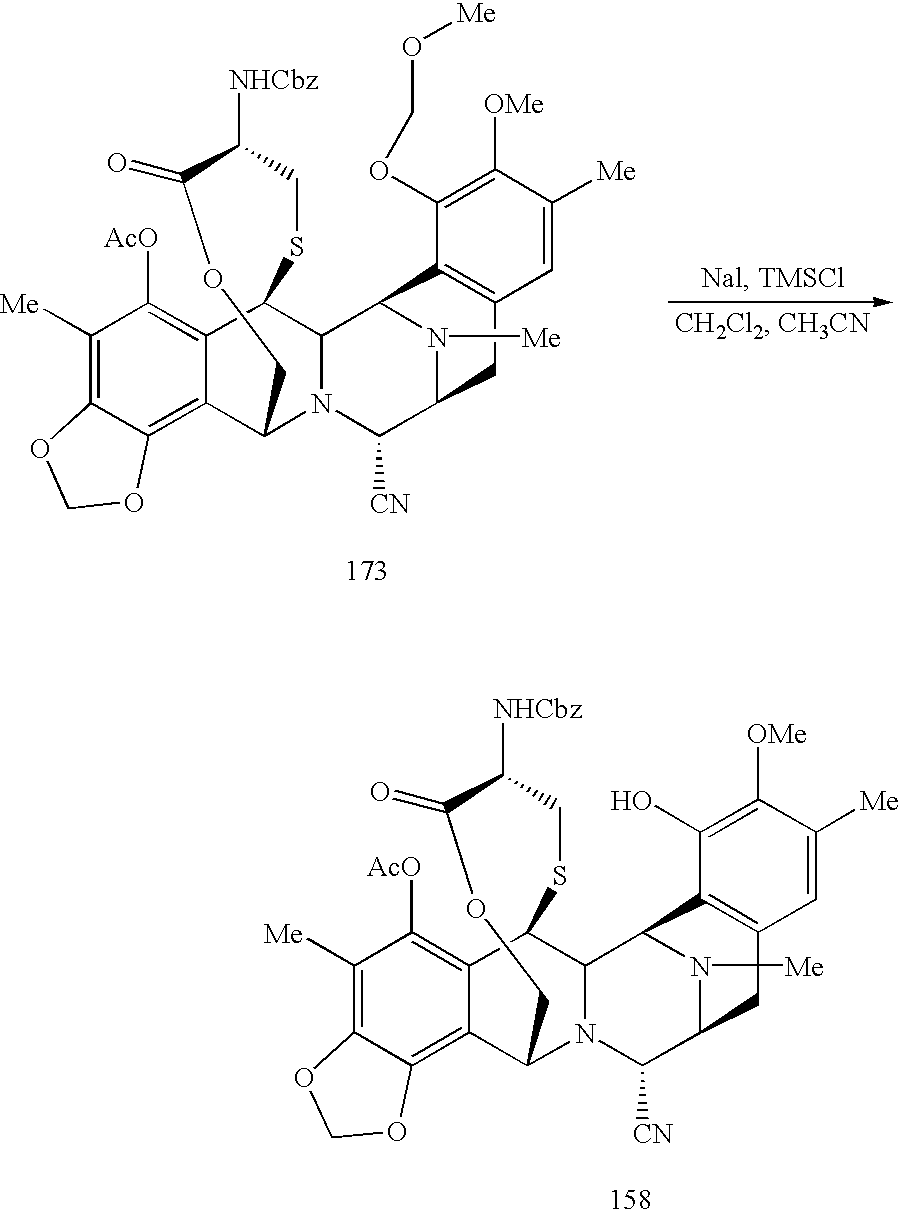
C1([Me])=C2C(=C3C(=C1[AcO])C1C4N(C3COC(=O)C([NHCbz])CS1)C([CN])C1N([Me])C4C3=C(C1)C=C([Me])C([OMe])=C3O)OCO2.C1([Me])=C2C(=C3C(=C1[AcO])C1C4N(C3COC(=O)C([NHCbz])CS1)C([CN])C1N([Me])C4C3=C(C1)C=C([Me])C([OMe])=C3OCO[Me])OCO2
